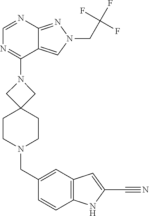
C12=NN(CC(F)(F)F)C=C1C(N1CC3(CCN(CC4=CC5=C(C=C4)NC(C#N)=C5)CC3)C1)=NC=N2
